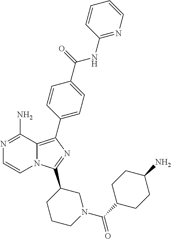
N1=C(N)C2=C(C3=CC=C(C(=O)NC4=NC=CC=C4)C=C3)N=C(C3CCCN(C(C4CCC(N)CC4)=O)C3)N2C=C1
